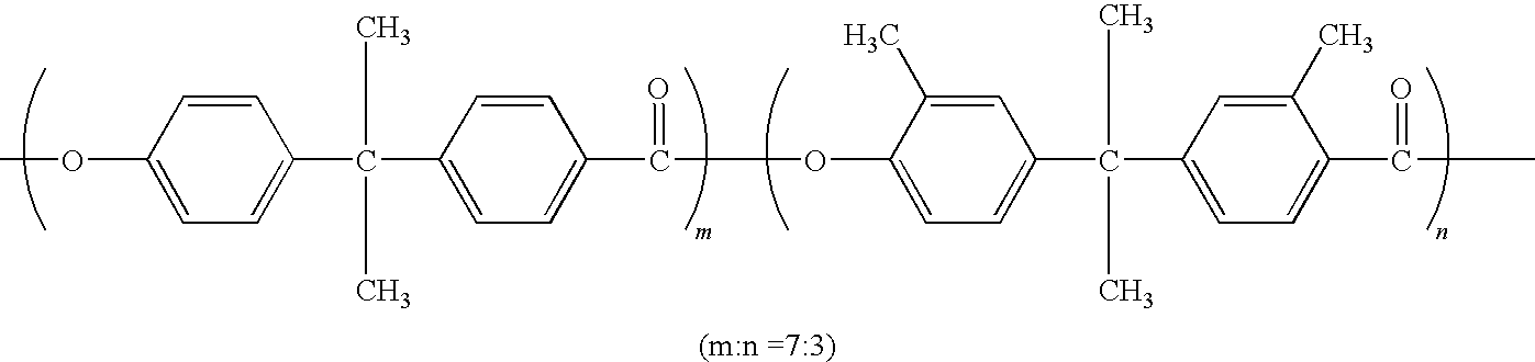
COC1=CC=C(C(C2=CC=C(C(OC3=CC=C(C(C4=CC=C(C(C)=O)C(C)=C4)(C)C)C=C3C)=O)C=C2)(C)C)C=C1
